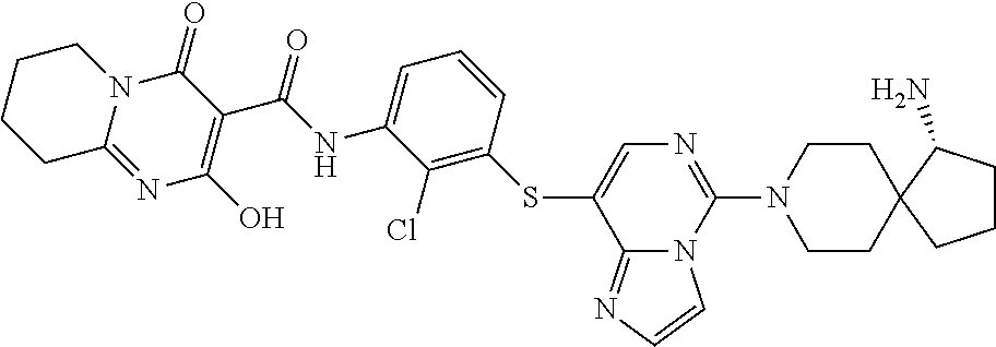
C1=CC(SC2=CN=C(N3CCC4(CC3)CCCC4N)N3C2=NC=C3)=C(Cl)C(NC(C2=C(O)N=C3N(C2=O)CCCC3)=O)=C1
